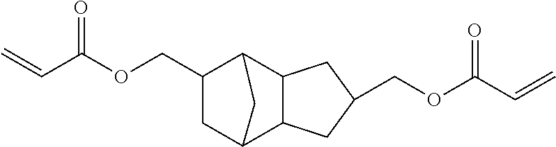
C=CC(OCC1CC2C3C(C1C2)CC(COC(=O)C=C)C3)=O
